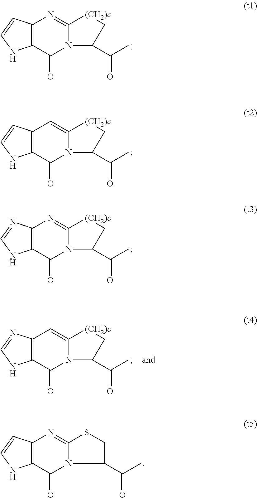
C12=C(C=CN1)N=C1N(C2=O)C(C(C)=O)C[(CH2)c]1.C12=C(C=CN1)C=C1N(C2=O)C(C(C)=O)C[(CH2)c]1.C12=C(N=CN1)N=C1N(C2=O)C(C(C)=O)C[(CH2)c]1.C12=C(N=CN1)C=C1N(C2=O)C(C(C)=O)C[(CH2)c]1.C12=C(C=CN1)N=C1N(C2=O)C(C(C)=O)CS1
